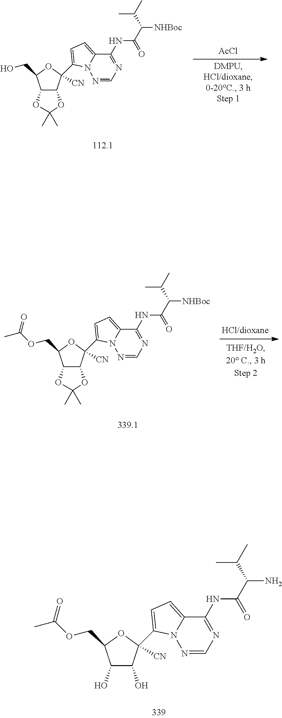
C1(O)C(O)C(C2=CC=C3N2N=CN=C3NC(=O)C(C(C)C)N)([CN])OC1COC(C)=O.C12C(C(C3=CC=C4N3N=CN=C4NC(=O)C(C(C)C)[NHBoc])([CN])OC1CO)OC(C)(C)O2.[AcCl].C12C(C(C3=CC=C4N3N=CN=C4NC(=O)C(C(C)C)[NHBoc])([CN])OC1COC(C)=O)OC(C)(C)O2
